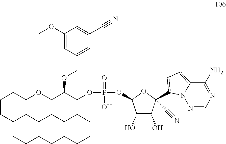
C(CCCCCCCCCCCCCCC)CCOCC(COP(=O)(O)OC1C(O)C(O)C(C#N)(C2=CC=C3C(N)=NC=NN32)O1)OCC1=CC(C#N)=CC(OC)=C1
